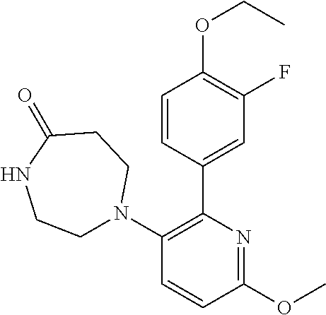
C1=CC(C2=C(N3CCNC(=O)CC3)C=CC(OC)=N2)=CC(F)=C1OCC
